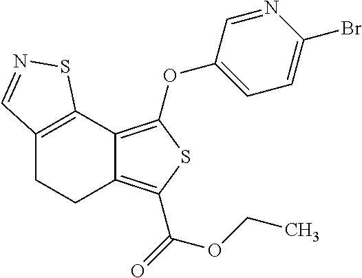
C12=C(C3=C(OC4=CC=C(Br)N=C4)SC(C(=O)OCC)=C3CC1)SN=C2
